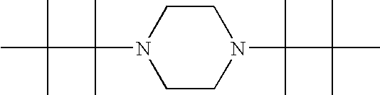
C1CN(C(C(C)(C)C)(C)C)CCN1C(C(C)(C)C)(C)C
